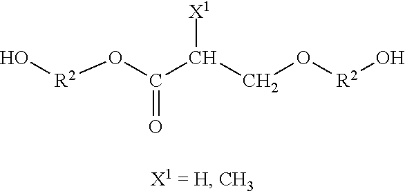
O[R2]OC(C(CO[R2]O)[X1])=O
